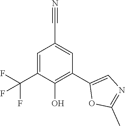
C1=C(C(F)(F)F)C(O)=C(C2=CN=C(C)O2)C=C1C#N
